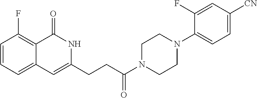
C1=CC=C2C(=C1F)C(=O)NC(CCC(N1CCN(C3=CC=C([CN])C=C3F)CC1)=O)=C2
